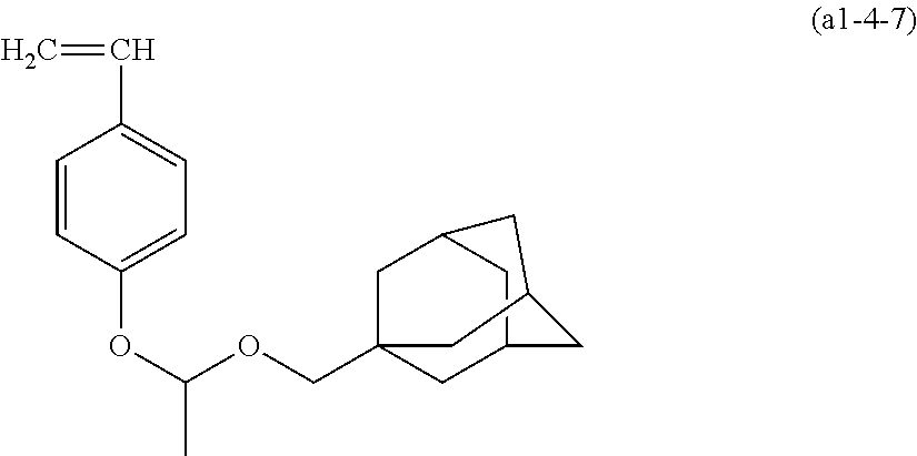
C1=CC(OC(OCC23CC4CC(C2)CC(C3)C4)C)=CC=C1C=C
